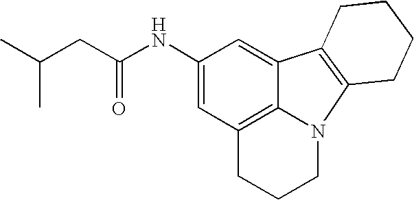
CC(CC(NC1=CC2=C3C(=C1)C1=C(N3CCC2)CCCC1)=O)C
